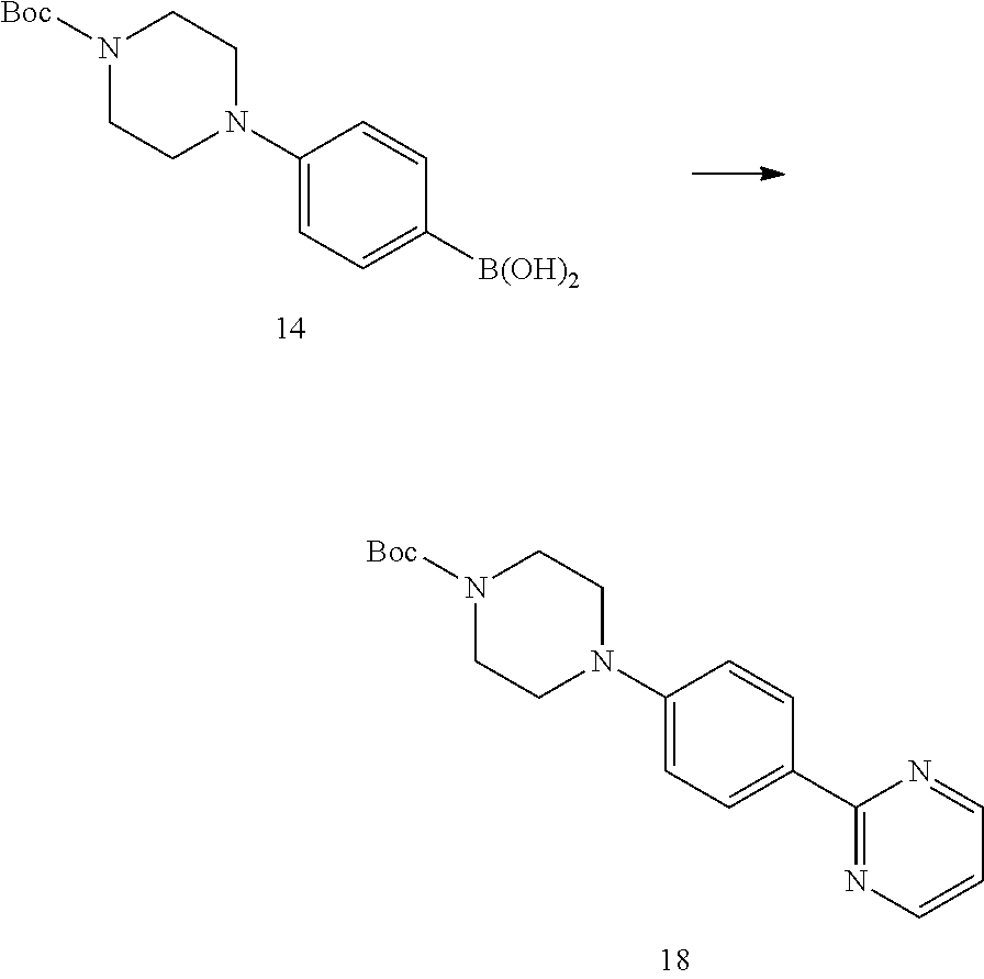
N1([Boc])CCN(C2=CC=C(C3=NC=CC=N3)C=C2)CC1.N1([Boc])CCN(C2=CC=C([B(OH)2])C=C2)CC1
